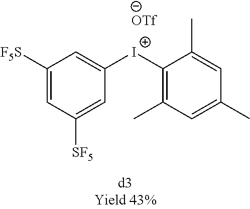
C1([F5S])=CC([SF5])=CC([I+]C2=C(C)C=C(C)C=C2C)=C1
